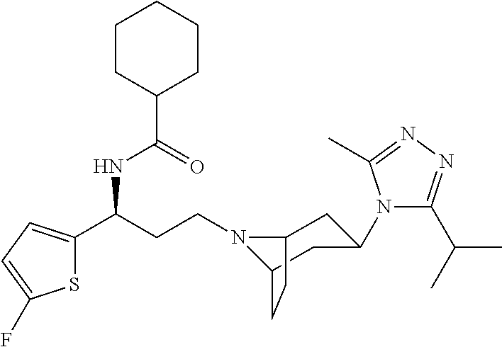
N1(CCC(C2=CC=C(F)S2)NC(C2CCCCC2)=O)C2CC(N3C(C(C)C)=NN=C3C)CC1CC2
